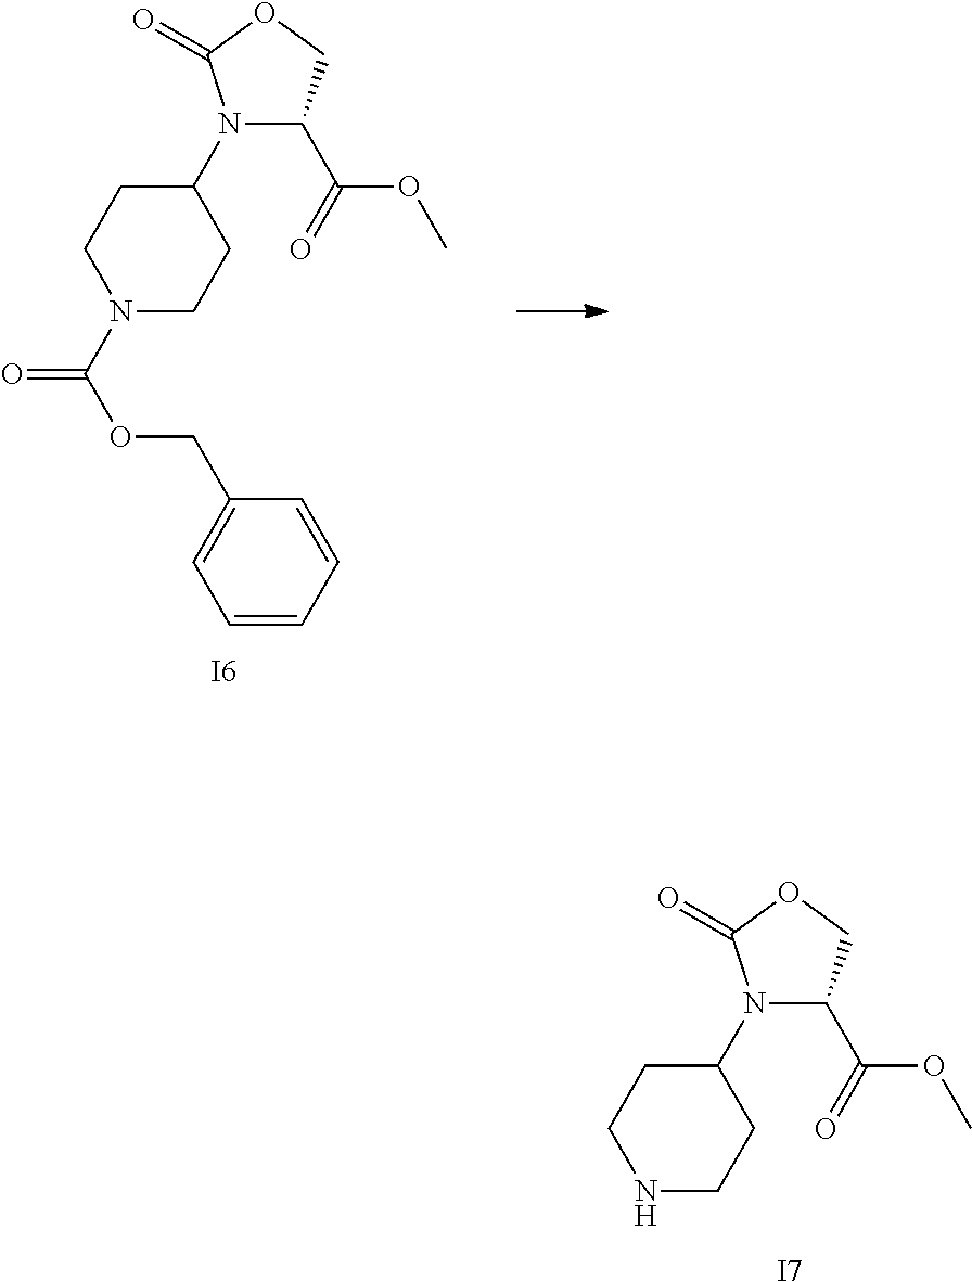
N1(C(OCC2=CC=CC=C2)=O)CCC(N2C(C(OC)=O)COC2=O)CC1.[I6].N1CCC(N2C(C(OC)=O)COC2=O)CC1.[I7]
